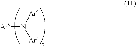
[Ar3]N([Ar4])[Ar5]
